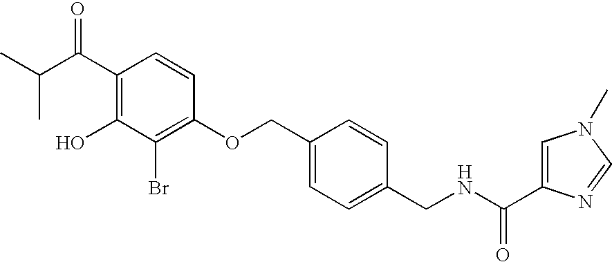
C1(C(C(C)C)=O)=C(O)C(Br)=C(OCC2=CC=C(CNC(=O)C3=CN(C)C=N3)C=C2)C=C1
